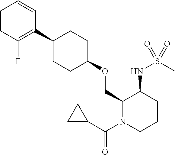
C1(OCC2N(C(C3CC3)=O)CCCC2NS(=O)(C)=O)CCC(C2=C(F)C=CC=C2)CC1
